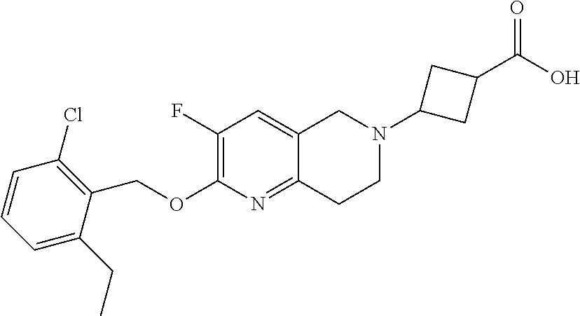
C1=C(CC)C(COC2=C(F)C=C3C(=N2)CCN(C2CC(C(O)=O)C2)C3)=C(Cl)C=C1
